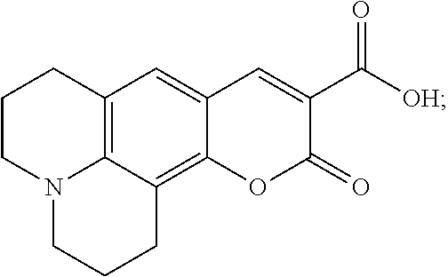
C1CN2C3=C(C1)C=C1C(=C3CCC2)OC(=O)C(C([OH])=O)=C1
